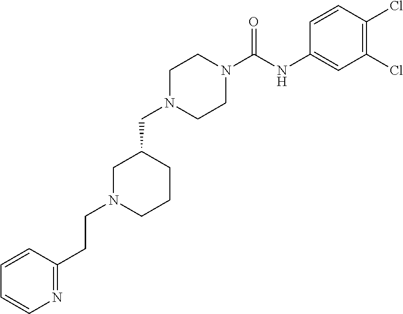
C1N(CC2CN(CCC3=NC=CC=C3)CCC2)CCN(C(NC2=CC(Cl)=C(Cl)C=C2)=O)C1
